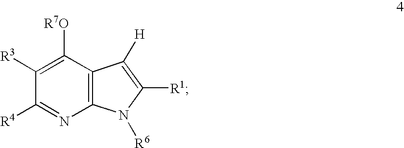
C1([R3])=C([R7O])C2=C(N=C1[R4])N([R6])C([R1])=C2[H]
